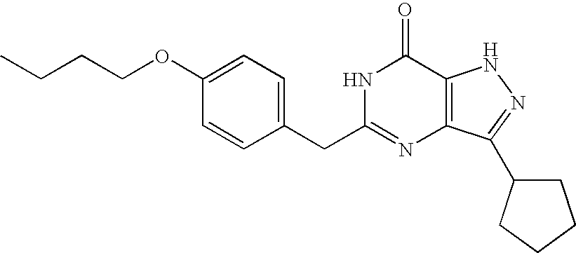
C1=C(CC2=NC3=C(C(=O)N2)NN=C3C2CCCC2)C=CC(OCCCC)=C1
